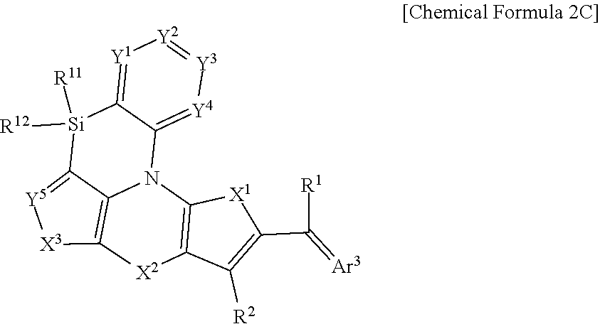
[Y1]1=C2C(=[Y4][Y3]=[Y2]1)N1C3=C([X3][Y5]=C3[Si]2([R11])[R12])[X2]C2=C1[X1]C(C(=[Ar3])[R1])=C2[R2]
